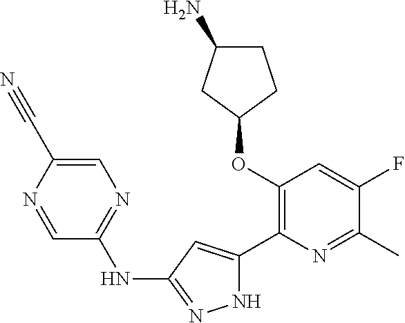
C1(OC2=C(C3=CC(NC4=NC=C(C#N)N=C4)=NN3)N=C(C)C(F)=C2)CCC(N)C1
